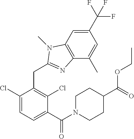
C1(Cl)=CC=C(C(N2CCC(C(=O)OCC)CC2)=O)C(Cl)=C1CC1=NC2=C(C=C(C(F)(F)F)C=C2C)N1C
